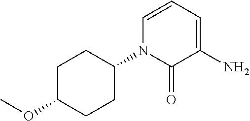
C1C(OC)CCC(N2C(=O)C(N)=CC=C2)C1
